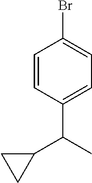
C1=CC(C(C)C2CC2)=CC=C1Br
